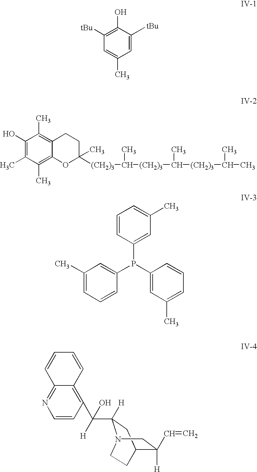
C1(O)=C(C)C(C)=C2C(=C1C)CCC([(CH2)3]C([(CH2)3]C([(CH2)3]C(C)C)C)C)(C)O2.C1([tBu])=C(O)C([tBu])=CC(C)=C1.C1=CC=CC2=NC=CC(C([H])(C3([H])CC4C(C=C)([H])CN3CC4)O)=C12.C1(C)=CC=CC(P(C2=CC(C)=CC=C2)C2=CC(C)=CC=C2)=C1
